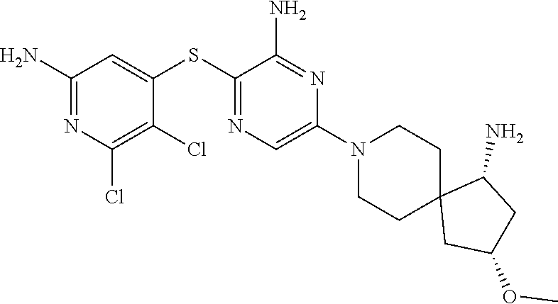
S(C1=NC=C(N2CCC3(CC2)CC(OC)CC3N)N=C1N)C1=CC(N)=NC(Cl)=C1Cl
